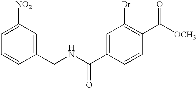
C1=C([NO2])C=C(CNC(C2=CC(Br)=C(C([OCH3])=O)C=C2)=O)C=C1
